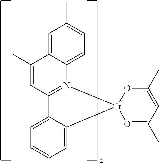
C1=C(C)C2=CC(C)=CC=C2N2=C1C1=CC=CC=C1[Ir]21O=C(C)C=C(C)O1
